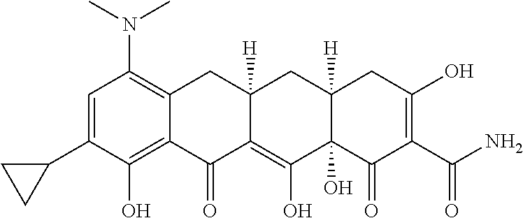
C1=C(C2CC2)C(O)=C2C(=C1N(C)C)CC1([H])C(=C(O)C3(O)C([H])(C1)CC(O)=C(C(=O)N)C3=O)C2=O
